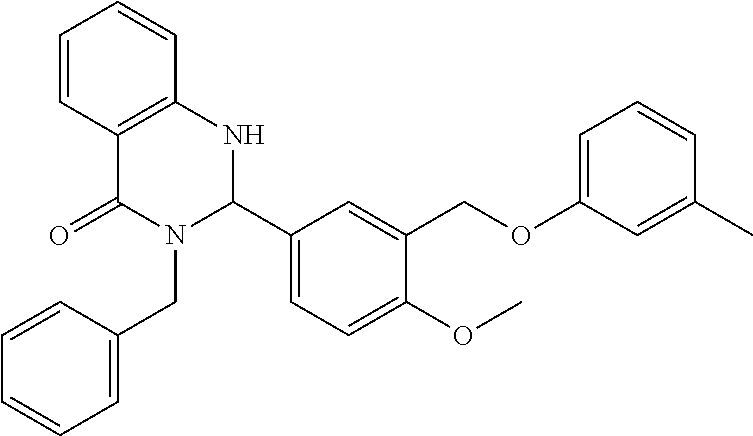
C1=CC2=C(C=C1)NC(C1=CC=C(OC)C(COC3=CC=CC(C)=C3)=C1)N(CC1=CC=CC=C1)C2=O
